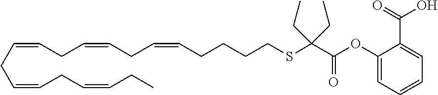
C(=CCC=CCC=CCC)CC=CCC=CCCCCSC(C(OC1=CC=CC=C1C(=O)O)=O)(CC)CC
